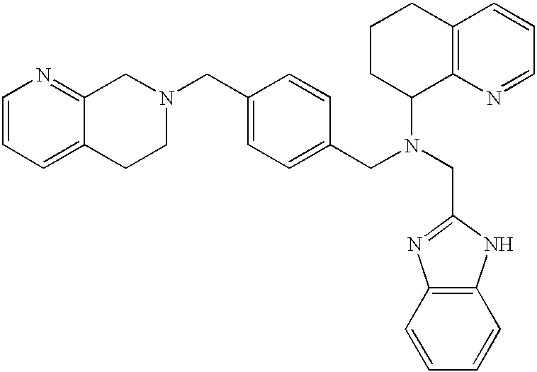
C(N(CC1=CC=C(CN2CC3=NC=CC=C3CC2)C=C1)C1CCCC2=C1N=CC=C2)C1=NC2=C(N1)C=CC=C2
